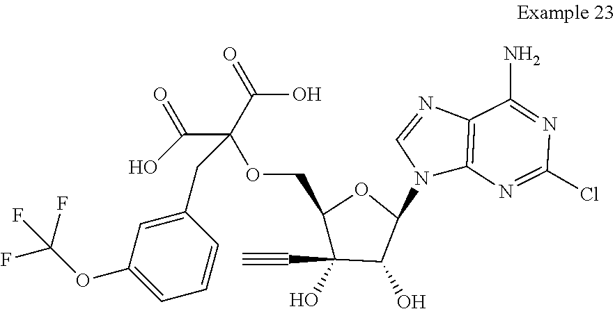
C(C(C(=O)O)(OCC1C(O)(C#C)C(O)C(N2C3=C(N=C2)C(N)=NC(Cl)=N3)O1)CC1=CC(OC(F)(F)F)=CC=C1)(=O)O
